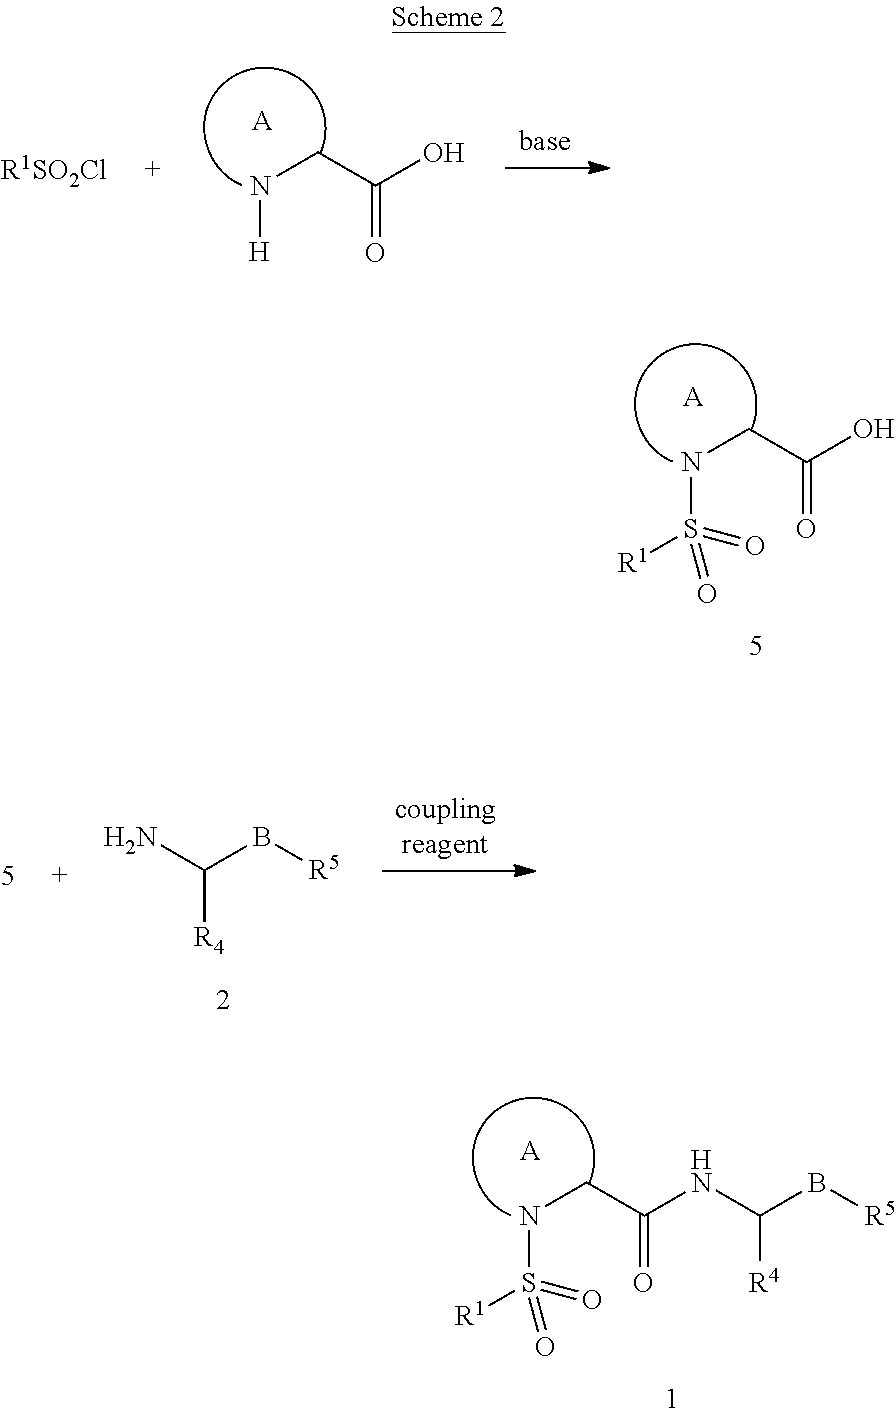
C(C(O)=O)NS([R1])(=O)=O.[A].C(C(O)=O)N[H].[A].[R1SO2Cl].C(C(NC(B[R5])[R4])=O)NS([R1])(=O)=O.[A].C([R4])(N)B[R5]
